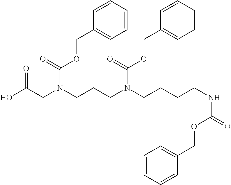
OC(CN(CCCN(CCCCNC(=O)OCC1=CC=CC=C1)C(=O)OCC1=CC=CC=C1)C(=O)OCC1=CC=CC=C1)=O
